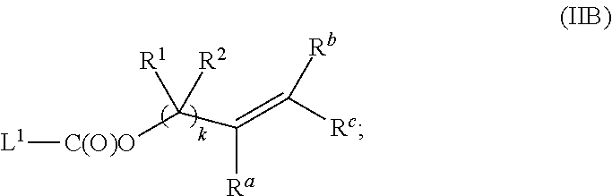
[L1][C(O)O]C(C([Ra])=C([Rc])[Rb])([R1])[R2]
